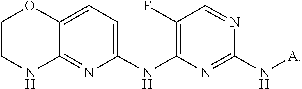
C1(NC2=C(F)C=NC(N[A])=N2)=CC=C2C(=N1)NCCO2
